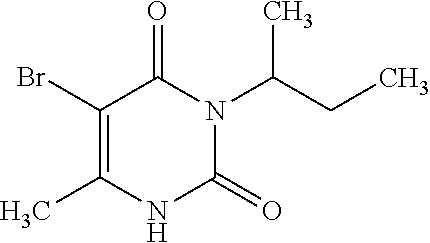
C1(Br)=C(C)NC(=O)N(C(CC)C)C1=O
